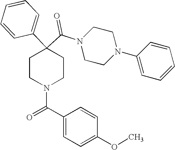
N1(C(C2(C3=CC=CC=C3)CCN(C(C3=CC=C(OC)C=C3)=O)CC2)=O)CCN(C2=CC=CC=C2)CC1
